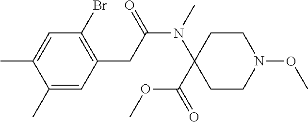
C1(C)=CC(CC(N(C2(C(OC)=O)CCN(OC)CC2)C)=O)=C(Br)C=C1C
